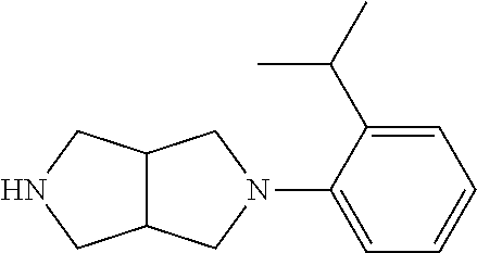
C12C(CN(C3=CC=CC=C3C(C)C)C1)CNC2
